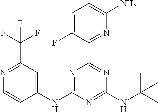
C1=C(F)C(C2=NC(NC(C)(C)C)=NC(NC3=CC(C(F)(F)F)=NC=C3)=N2)=NC(N)=C1
